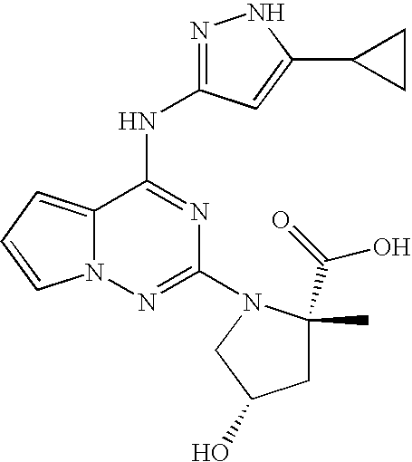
N1=C(NC2=NC(N3C(C(=O)O)(C)CC(O)C3)=NN3C2=CC=C3)C=C(C2CC2)N1
